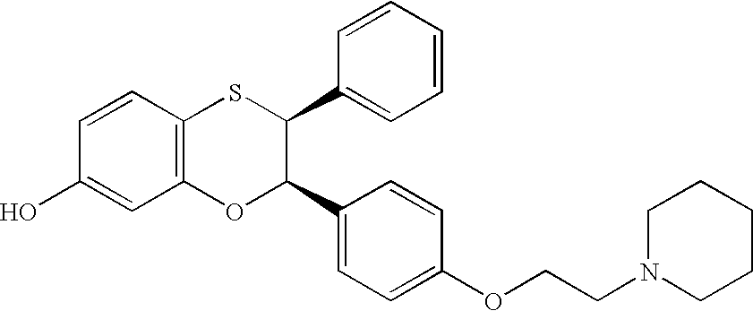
C1=CC2=C(C=C1O)OC(C1=CC=C(OCCN3CCCCC3)C=C1)C(C1=CC=CC=C1)S2
